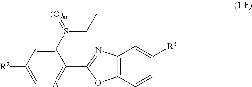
C1(S(=[(O)m])CC)=CC([R2])=C[A]=C1C1=NC2=C(O1)C=CC([R3])=C2
